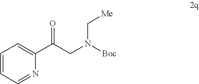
C1=CC=NC(C(CN([Boc])C[Me])=O)=C1
